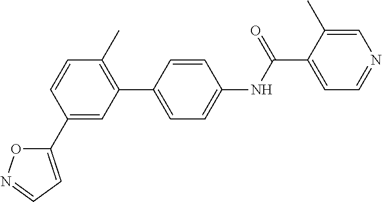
C1(C2=CC(C3=CC=C(NC(C4=CC=NC=C4C)=O)C=C3)=C(C)C=C2)=CC=NO1
